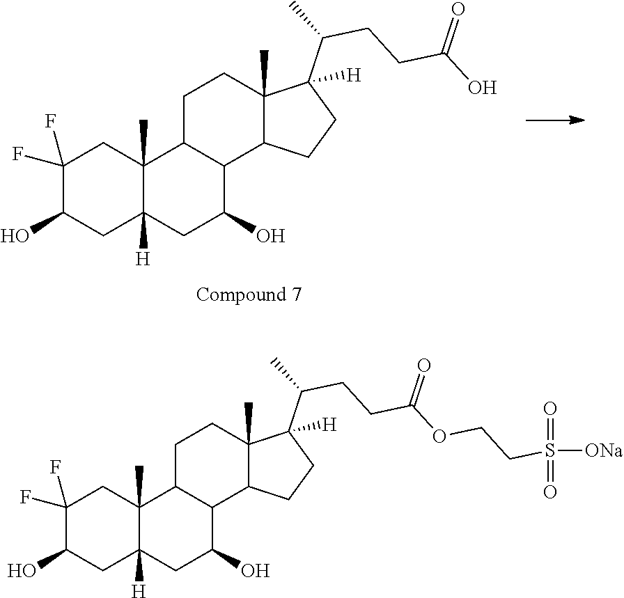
C1(F)(F)C(O)CC2([H])C(C)(C1)C1C(C(O)C2)C2C(C)(CC1)C(C(C)CCC(O)=O)([H])CC2.C1(F)(F)C(O)CC2([H])C(C)(C1)C1C(C(O)C2)C2C(C)(CC1)C(C(C)CCC(OCCS([ONa])(=O)=O)=O)([H])CC2
